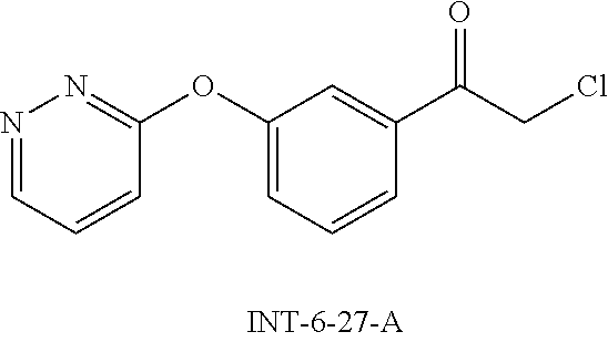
N1=CC=CC(OC2=CC=CC(C(CCl)=O)=C2)=N1
